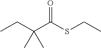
CCC(C(SCC)=O)(C)C
